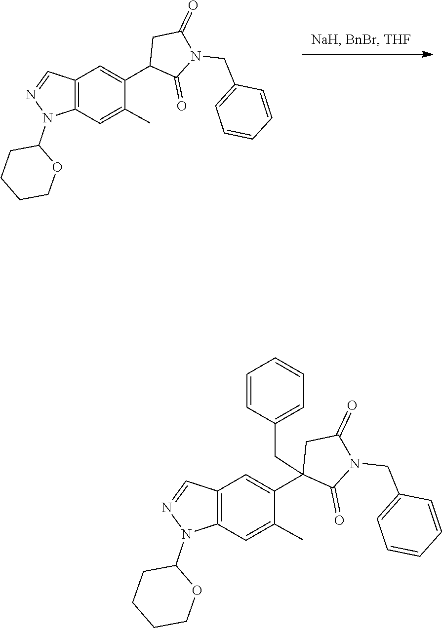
C1CCCOC1N1N=CC2=C1C=C(C)C(C1CC(=O)N(CC3=CC=CC=C3)C1=O)=C2.C1CCCOC1N1N=CC2=C1C=C(C)C(C1(CC3=CC=CC=C3)CC(=O)N(CC3=CC=CC=C3)C1=O)=C2
